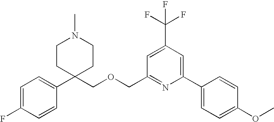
C1=C(F)C=CC(C2(COCC3=NC(C4=CC=C(OC)C=C4)=CC(C(F)(F)F)=C3)CCN(C)CC2)=C1
